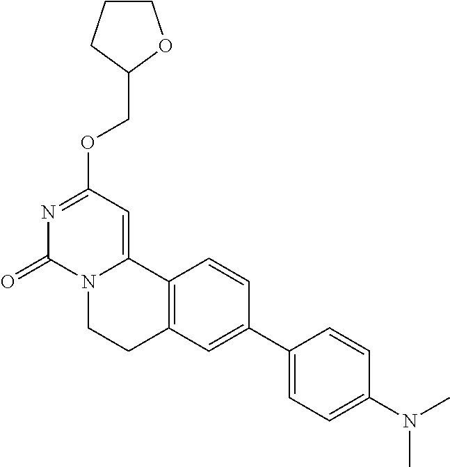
N1=C(OCC2OCCC2)C=C2N(C1=O)CCC1=C2C=CC(C2=CC=C(N(C)C)C=C2)=C1
